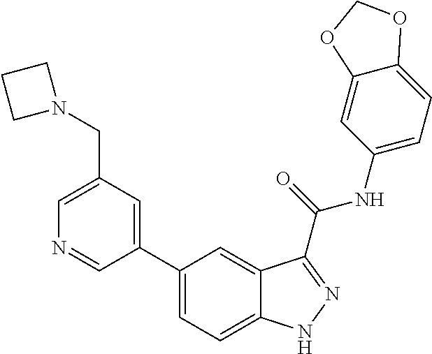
C1(CN2CCC2)=CN=CC(C2=CC=C3C(=C2)C(C(NC2=CC=C4C(=C2)OCO4)=O)=NN3)=C1
